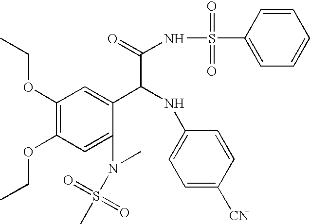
C1(OCC)=C(OCC)C=C(N(C)S(=O)(=O)C)C(C(NC2=CC=C([CN])C=C2)C(NS(=O)(=O)C2=CC=CC=C2)=O)=C1
